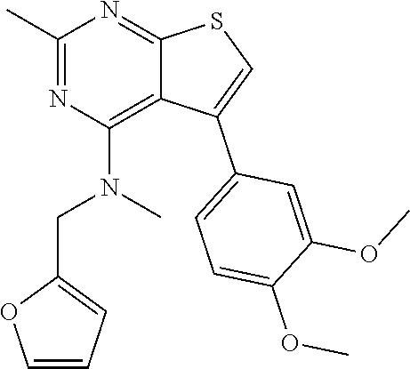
C1(C)=NC(N(CC2=CC=CO2)C)=C2C(=N1)SC=C2C1=CC=C(OC)C(OC)=C1
